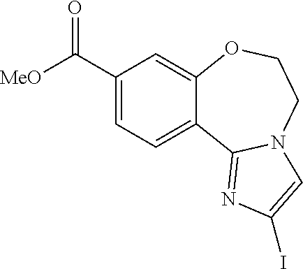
C1(C([MeO])=O)=CC=C2C(=C1)OCCN1C2=NC(I)=C1
